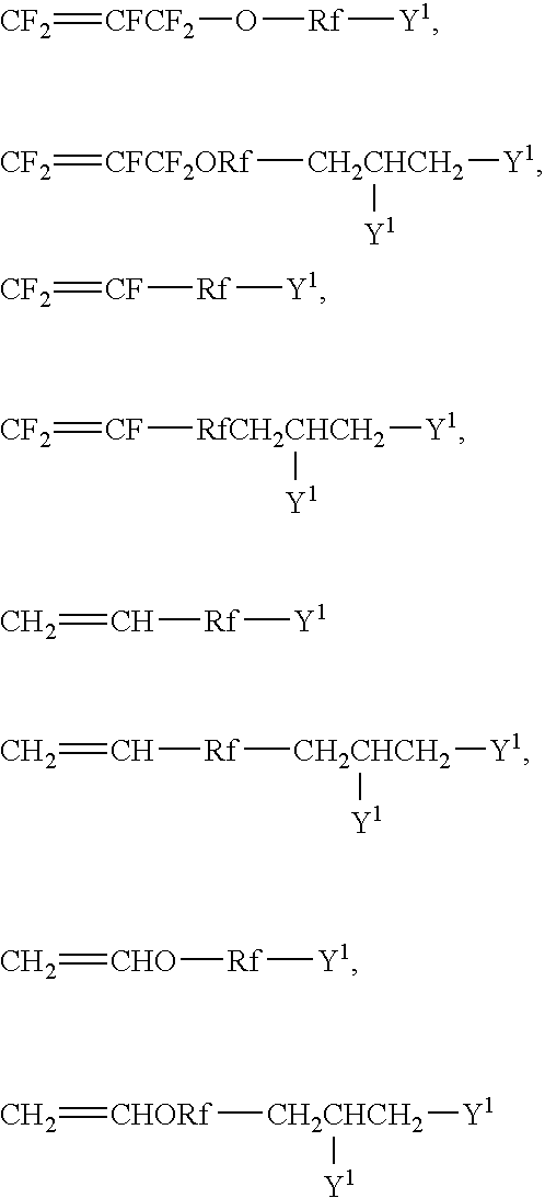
[CF2]=[CFCF2]O[Rf][Y1].[CF2]=[CFCF2ORf][CH2CHCH2]([Y1])[Y1].[CF2]=[CF][Rf][Y1].[CF2]=[CF][RfCH2CHCH2]([Y1])[Y1].C=C[Rf][Y1].C=C[Rf][CH2CHCH2]([Y1])[Y1].C=[CHO][Rf][Y1].C=[CHORf][CH2CHCH2]([Y1])[Y1]
